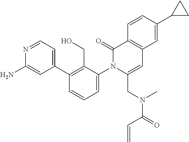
C1(C2=CC=NC(N)=C2)=C(CO)C(N2C(CN(C(C=C)=O)C)=CC3=C(C2=O)C=CC(C2CC2)=C3)=CC=C1
